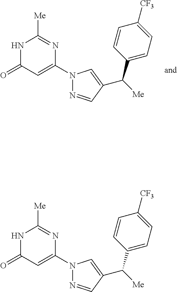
N1(C2=CC(=O)NC([Me])=N2)N=CC(C([Me])C2=CC=C([CF3])C=C2)=C1.N1(C2=CC(=O)NC([Me])=N2)N=CC(C([Me])C2=CC=C([CF3])C=C2)=C1
